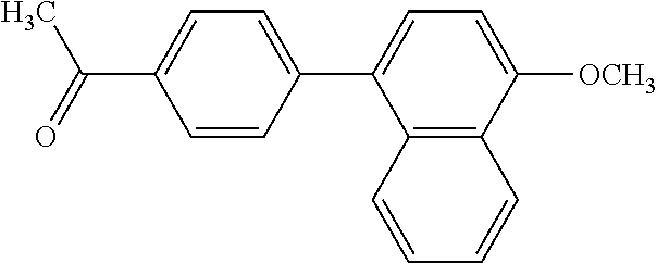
C(C1=CC=C(C2=CC=C([OCH3])C3=C2C=CC=C3)C=C1)(=O)C
